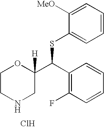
C1(C(C2([H])OCCNC2)SC2=CC=CC=C2[MeO])=C(F)C=CC=C1.Cl
